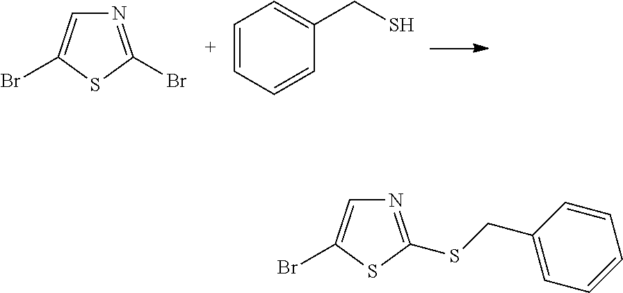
N1=C(Br)SC(Br)=C1.C1=CC=CC(CS)=C1.N1=C(SCC2=CC=CC=C2)SC(Br)=C1
